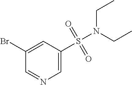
C1(Br)=CC(S(N(CC)CC)(=O)=O)=CN=C1
